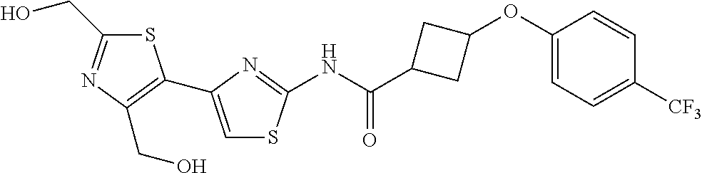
C1(OC2CC(C(=O)NC3=NC(C4=C(CO)N=C(CO)S4)=CS3)C2)=CC=C([CF3])C=C1
